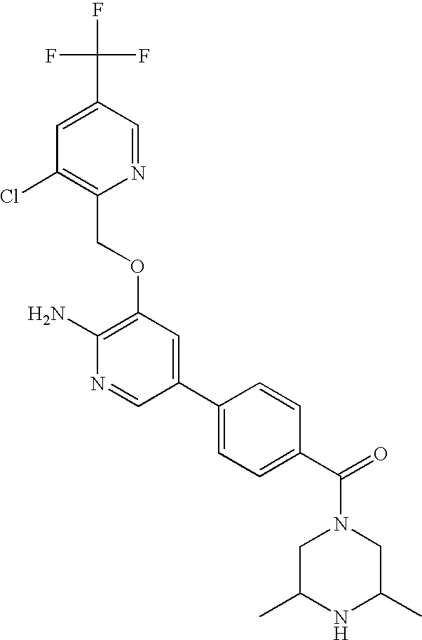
C1(C)CN(C(C2=CC=C(C3=CC(OCC4=C(Cl)C=C(C(F)(F)F)C=N4)=C(N)N=C3)C=C2)=O)CC(C)N1
